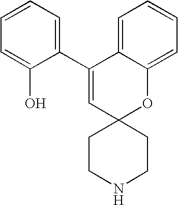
C1=CC=C(C2=CC3(OC4=CC=CC=C24)CCNCC3)C(O)=C1
